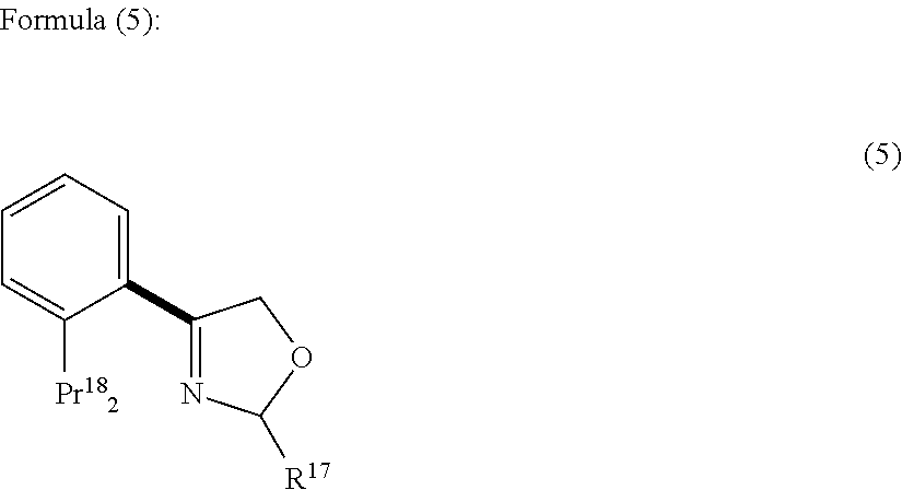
C1=CC=C(C2=NC([R17])OC2)C([Pr182])=C1
